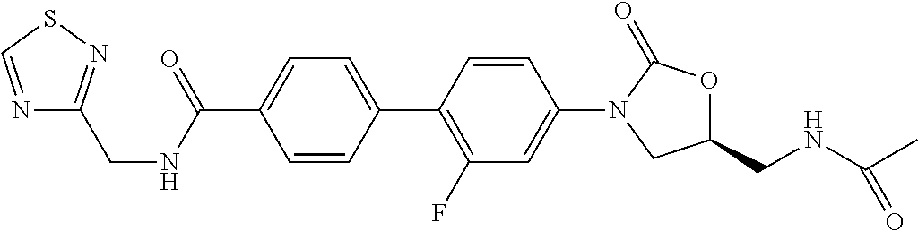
C1=CC(C2=C(F)C=C(N3CC(CNC(C)=O)OC3=O)C=C2)=CC=C1C(=O)NCC1=NSC=N1
